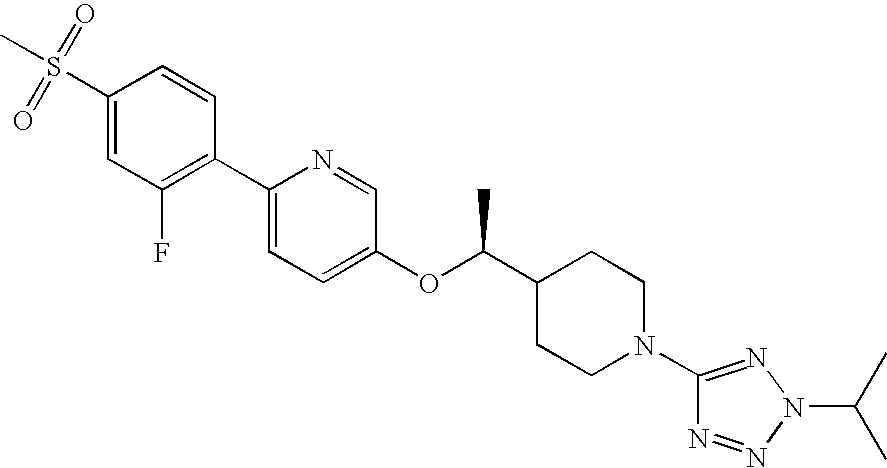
C1(S(C)(=O)=O)=CC(F)=C(C2=CC=C(OC(C3CCN(C4=NN(C(C)C)N=N4)CC3)C)C=N2)C=C1
